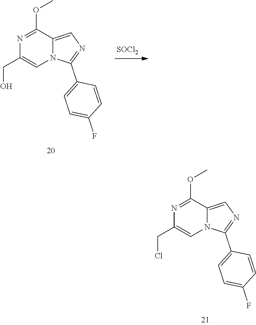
[SOCl2].N1=C(OC)C2=CN=C(C3=CC=C(F)C=C3)N2C=C1CO.N1=C(OC)C2=CN=C(C3=CC=C(F)C=C3)N2C=C1CCl
